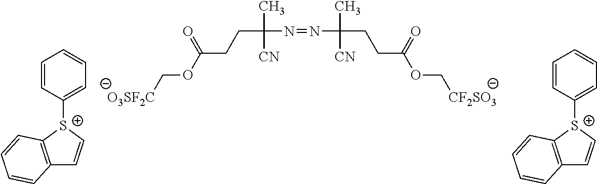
[O3SF2C]COC(CCC(N=NC(C)(CCC(OC[CF2SO3])=O)[CN])(C)[CN])=O.C1=CC([S+]2C3=C(C=C2)C=CC=C3)=CC=C1.C1=CC([S+]2C3=C(C=C2)C=CC=C3)=CC=C1
